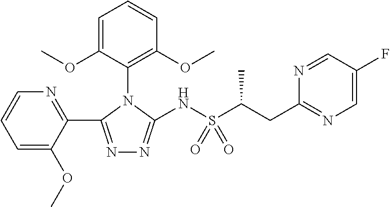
N1=C(C2=NC=CC=C2OC)N(C2=C(OC)C=CC=C2OC)C(NS(C(CC2=NC=C(F)C=N2)C)(=O)=O)=N1
